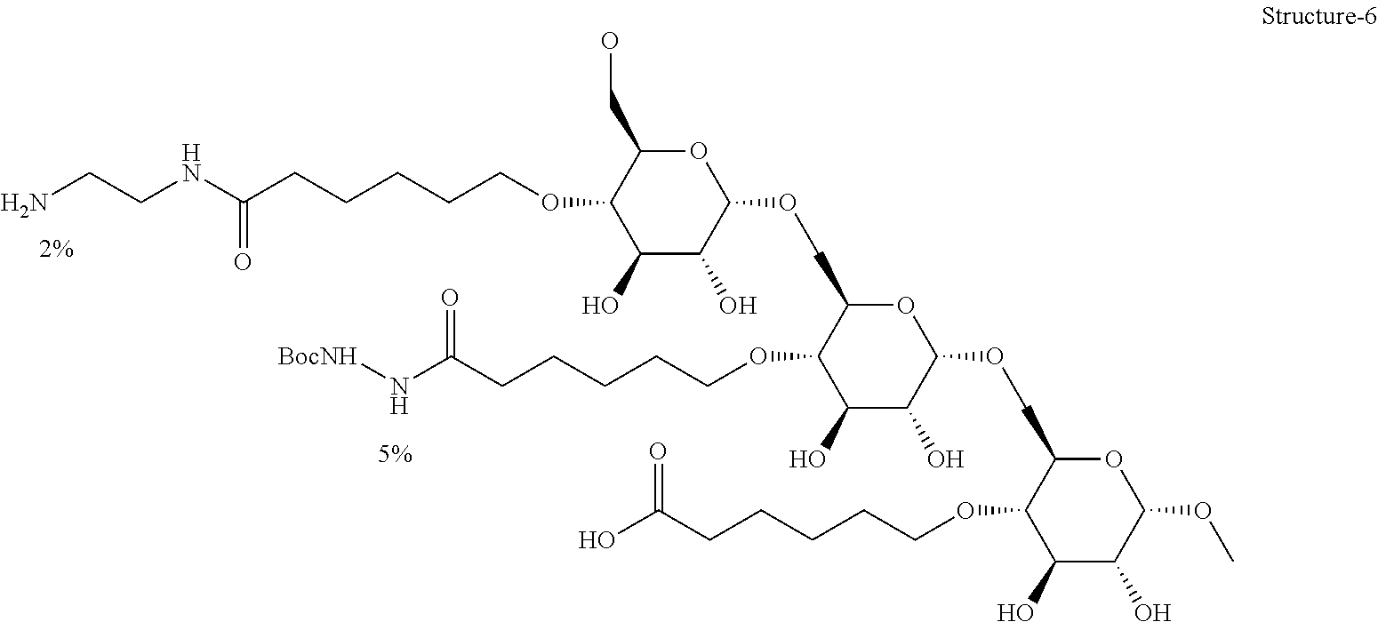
NCCNC(CCCCCOC1C(O)C(O)C(OCC2C(OCCCCCC(N[BocNH])=O)C(O)C(O)C(OCC3C(OCCCCCC(O)=O)C(O)C(O)C(OC)O3)O2)OC1CO)=O
